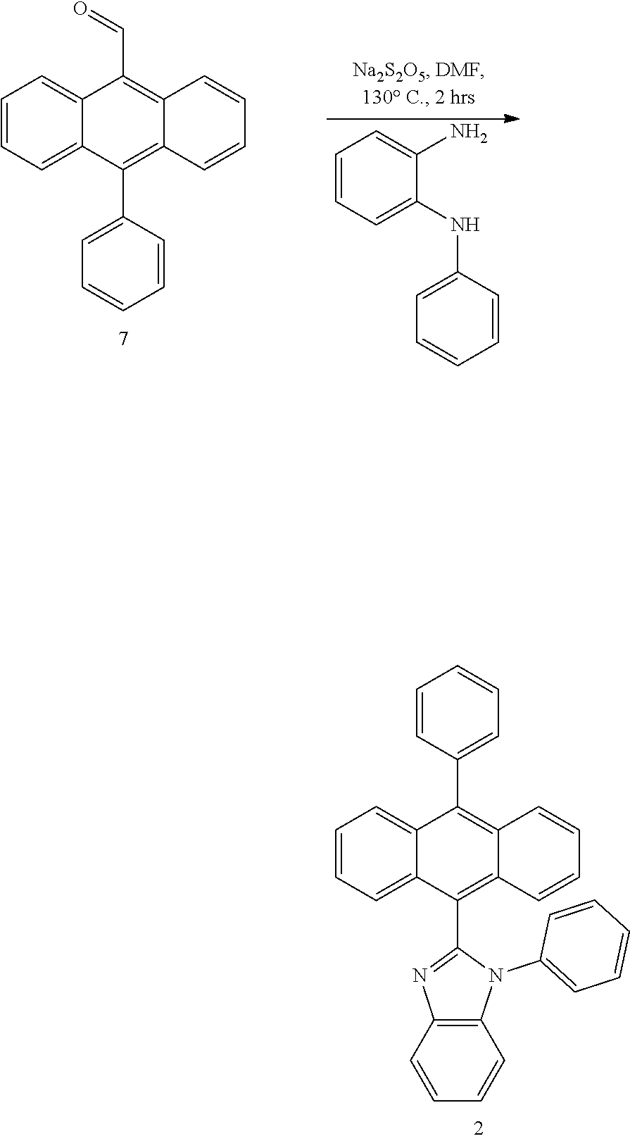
C1=CC=C2C(=C1)C(C=O)=C1C(=C2C2=CC=CC=C2)C=CC=C1.C1=CC=C(NC2=CC=CC=C2)C(N)=C1.C1=CC=C2C(=C1)C(C1=CC=CC=C1)=C1C(=C2C2=NC3=C(N2C2=CC=CC=C2)C=CC=C3)C=CC=C1
